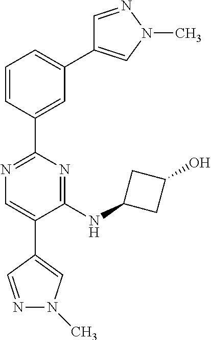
C1=CC(C2=NC=C(C3=CN(C)N=C3)C(NC3CC(O)C3)=N2)=CC(C2=CN(C)N=C2)=C1
